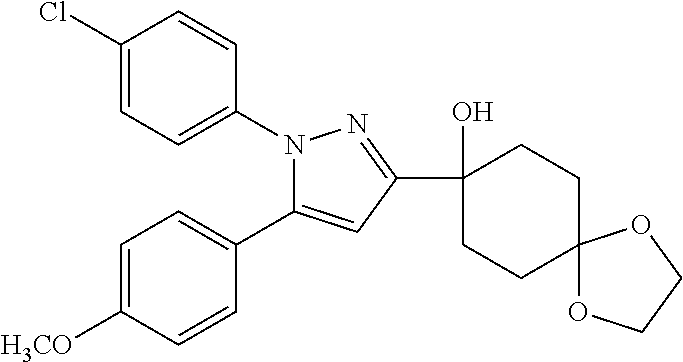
C1=C([H3CO])C=CC(C2=CC(C3(O)CCC4(CC3)OCCO4)=NN2C2=CC=C(Cl)C=C2)=C1
